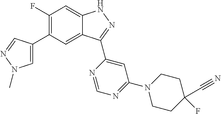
C1(F)=C(C2=CN(C)N=C2)C=C2C(=C1)NN=C2C1=CC(N2CCC(F)(C#N)CC2)=NC=N1
